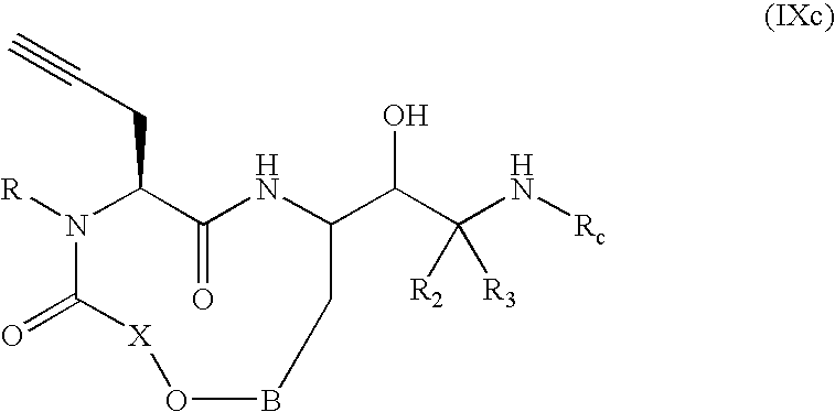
C(C1NC(=O)C(CC#C)N([R])C(=O)[X]OBC1)(C(N[Rc])([R2])[R3])O
